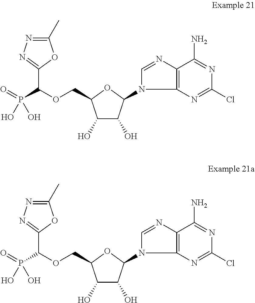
N1(C2C(O)C(O)C(COC(C3=NN=C(C)O3)P(=O)(O)O)O2)C=NC2=C1N=C(Cl)N=C2N.N1(C2C(O)C(O)C(COC(C3=NN=C(C)O3)P(=O)(O)O)O2)C=NC2=C1N=C(Cl)N=C2N
